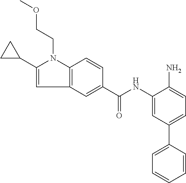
O(CCN1C2=C(C=C1C1CC1)C=C(C(NC1=CC(C3=CC=CC=C3)=CC=C1N)=O)C=C2)C
